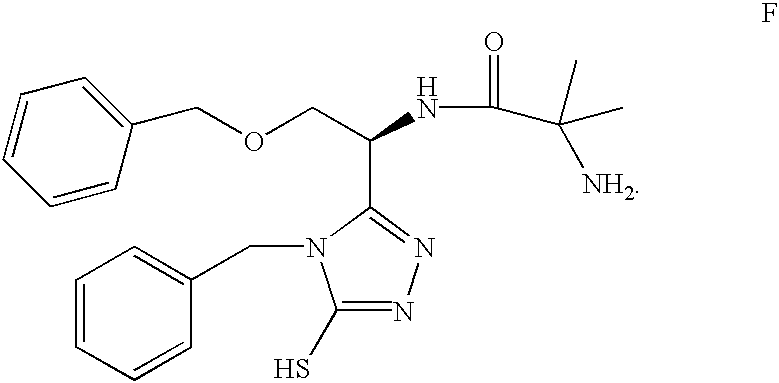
C1=CC(COCC(NC(=O)C(C)(C)[NH2])C2=NN=C(S)N2CC2=CC=CC=C2)=CC=C1
